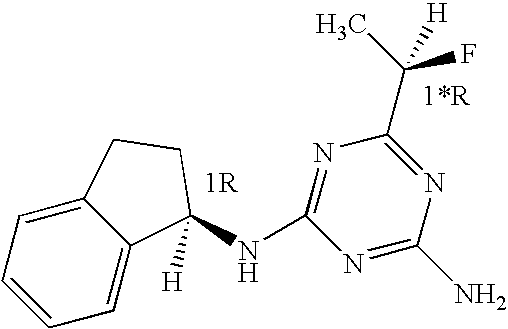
C1=CC=C2C(=C1)CCC2(NC1=NC(C(C)(F)[H])=NC(N)=N1)[H]
